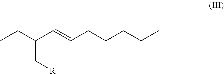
CCC(C(=CCCCCC)C)C[R]
